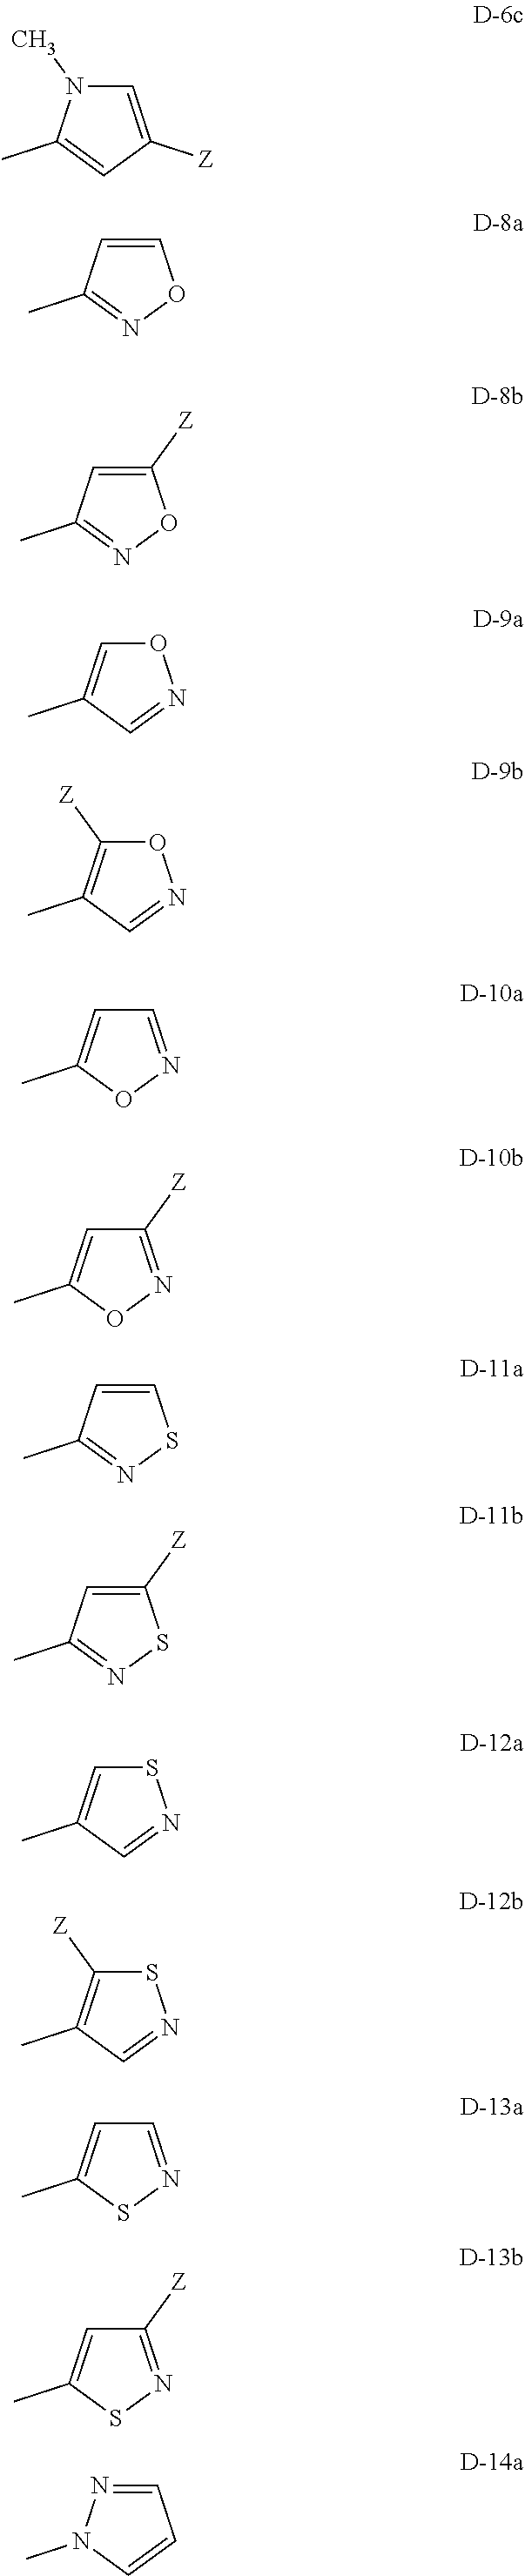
C1=C([Z])C=C(C)N1C.C1=CC(C)=NO1.C1([Z])=CC(C)=NO1.O1C=C(C)C=N1.O1C([Z])=C(C)C=N1.C1=NOC(C)=C1.C1([Z])=NOC(C)=C1.C1=CC(C)=NS1.C1([Z])=CC(C)=NS1.S1C=C(C)C=N1.S1C([Z])=C(C)C=N1.C1=NSC(C)=C1.C1([Z])=NSC(C)=C1.C1=NN(C)C=C1
